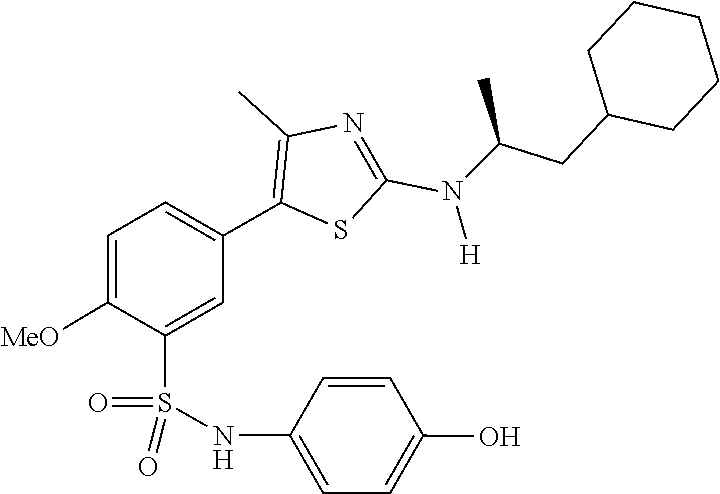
C1(CC(N(C2=NC(C)=C(C3=CC=C([MeO])C(S(=O)(NC4=CC=C(O)C=C4)=O)=C3)S2)[H])C)CCCCC1
